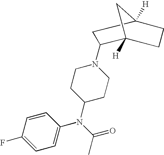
C12([H])CC([H])(CC1N1CCC(N(C3=CC=C(F)C=C3)C(=O)C)CC1)CC2
